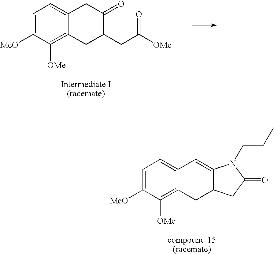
C1=C([MeO])C([OMe])=C2C(=C1)CC(=O)C(CC([OMe])=O)C2.C1=C([MeO])C([OMe])=C2C(=C1)C=C1C(C2)CC(=O)N1CCC
